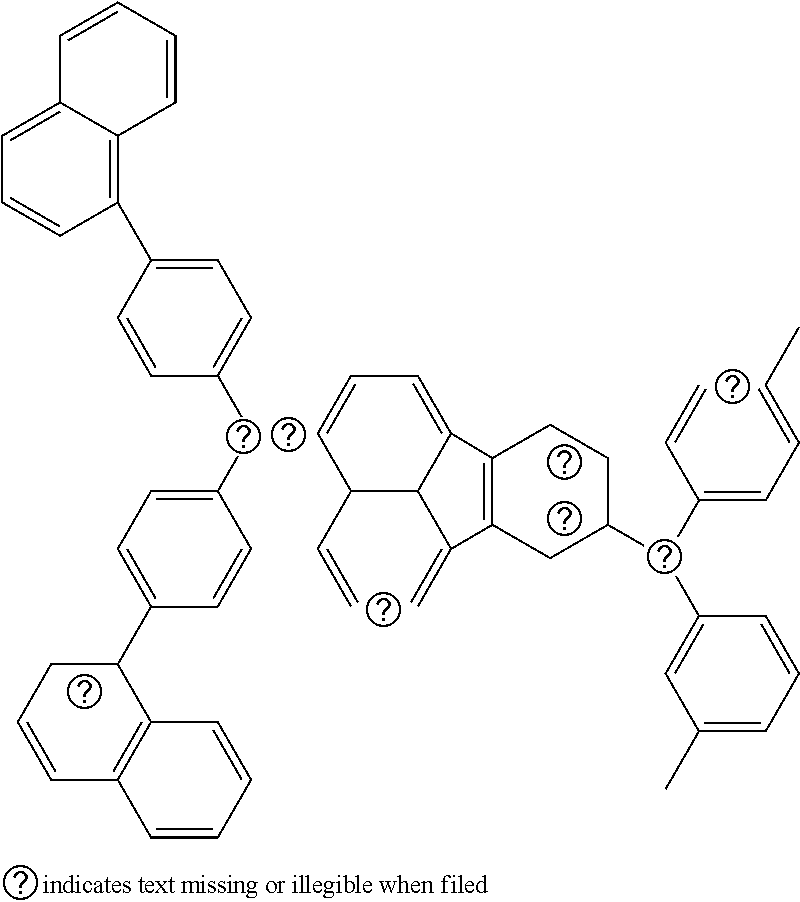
C1=C(C2=C3C(=CC=C2)C=CC=C3)C=CC(CC2=CC=C(C3CC=CC4=C3C=CC=C4)C=C2)=C1.C1=CC=C2C(C1C=C)C(=C)C1=C2CCC(C(C(=CC=CC)C=C)C2=CC(C)=CC=C2)C1
